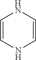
C1=CNC=CN1
